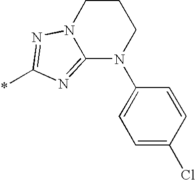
C12=NC(*)=NN1CCCN2C1=CC=C(Cl)C=C1
